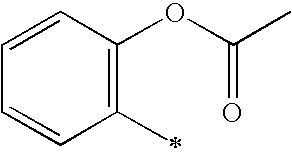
C1(C)=C(OC(C)=O)C=CC=C1
